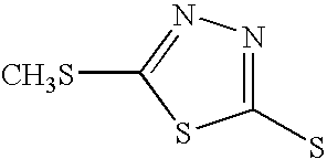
C1(S)=NN=C([CH3S])S1
